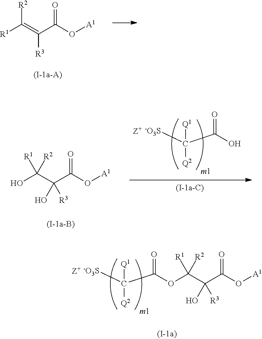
[R2]C(=C(C(O[A1])=O)[R3])[R1].[-O3S]C([Q1])(C(O)=O)[Q2].[R1]C(C(C(O[A1])=O)([R3])O)(O)[R2].[R1]C(C(C(O[A1])=O)([R3])O)([R2])OC(C([-O3S])([Q1])[Q2])=O
